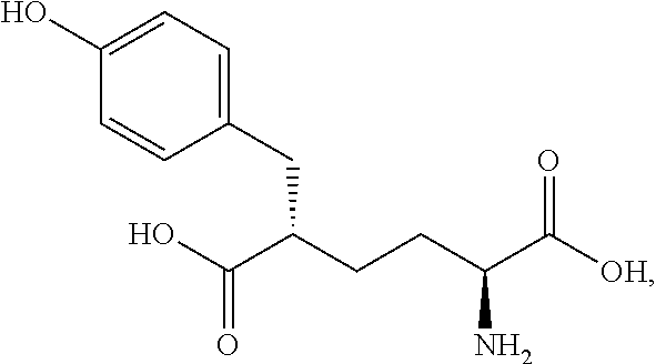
C(CC(C([OH])=O)N)C(C(O)=O)CC1=CC=C(O)C=C1
